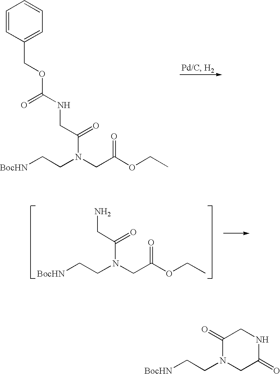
C1=CC(COC(NCC(N(CC(OCC)=O)CC[BocHN])=O)=O)=CC=C1.NCC(N(CC(OCC)=O)CC[BocHN])=O.C1(=O)N(CC[BocHN])CC(=O)NC1
